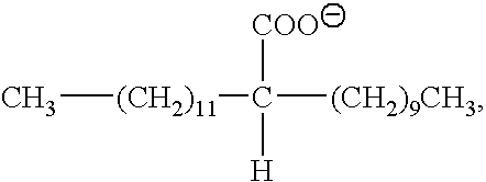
C[(CH2)11]C([H])([COO])[(CH2)9CH3]
